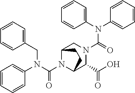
N(C(N1C2C(C(O)=O)N(C(=O)N(C3=CC=CC=C3)C3=CC=CC=C3)CC1CC2)=O)(CC1=CC=CC=C1)C1=CC=CC=C1
